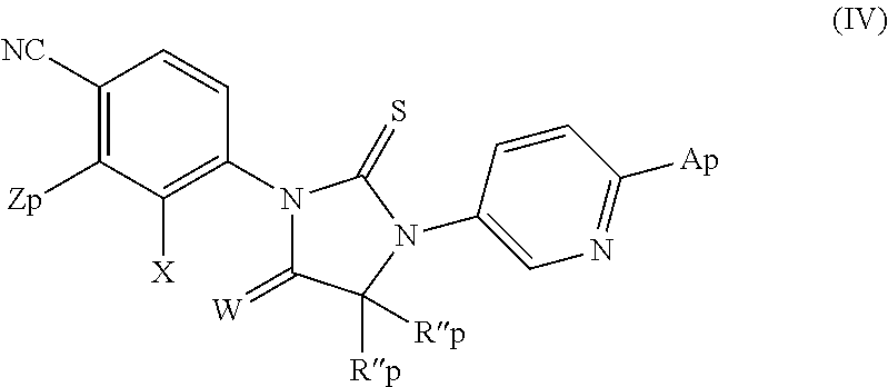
C1([NC])=C([Zp])C([X])=C(N2C(=[W])C([Rp])([Rp])N(C3=CN=C([Ap])C=C3)C2=S)C=C1
